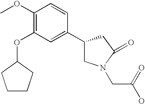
O(C1=C(OC)C=CC(C2CN(CC(=O)O)C(=O)C2)=C1)C1CCCC1
